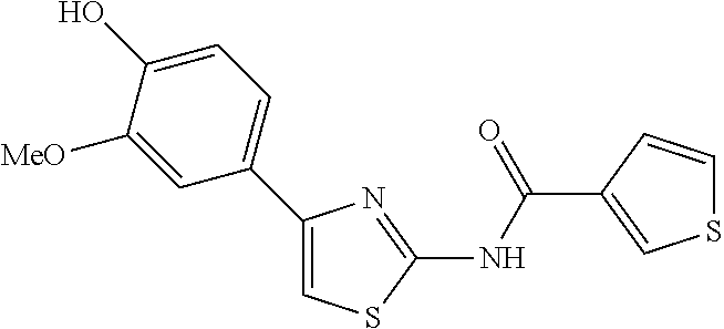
C1(C(NC2=NC(C3=CC=C(O)C([MeO])=C3)=CS2)=O)=CSC=C1
